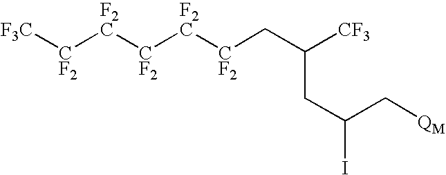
[F3C][CF2][F2C][CF2][F2C][CF2]CC([CF3])CC(I)C[QM]
